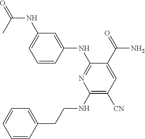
C1=CC(NC2=NC(NCCC3=CC=CC=C3)=C([CN])C=C2C(=O)N)=CC(NC(=O)C)=C1
